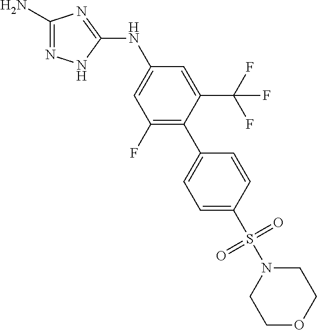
C1(N)=NNC(NC2=CC(F)=C(C3=CC=C(S(=O)(=O)N4CCOCC4)C=C3)C(C(F)(F)F)=C2)=N1
